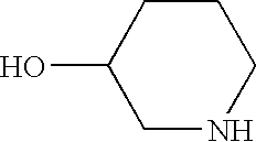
C1CC(O)CNC1
